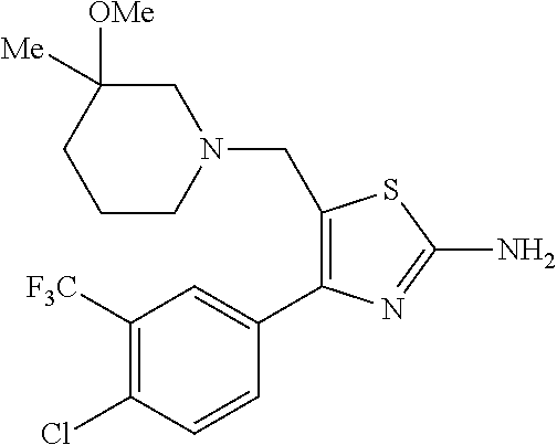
C1([F3C])=C(Cl)C=CC(C2=C(CN3CC([OMe])([Me])CCC3)SC(N)=N2)=C1
